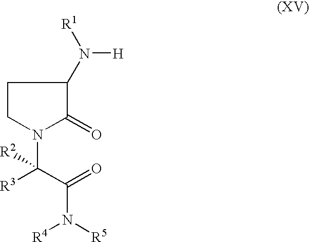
C1CN(C(C(N([R4])[R5])=O)([R2])[R3])C(=O)C1N([H])[R1]
